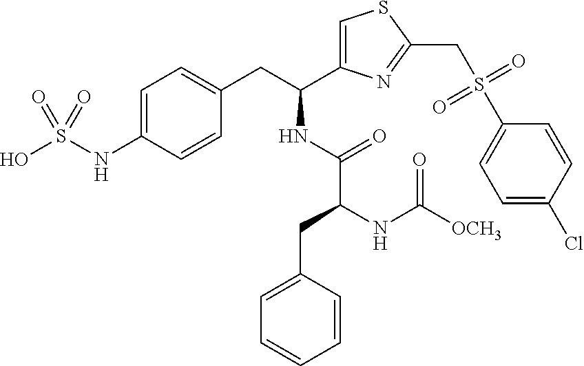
C1=C(NS(O)(=O)=O)C=CC(CC(C2=CSC(CS(C3=CC=C(Cl)C=C3)(=O)=O)=N2)NC(=O)C(CC2=CC=CC=C2)NC([OCH3])=O)=C1
